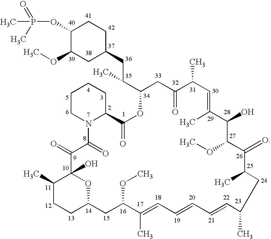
O(C1C(OC)CC(CC(C2CC(=O)C(C)C=C(C)C(O)C(OC)C(=O)C(C)CC(C)C=CC=CC=C(C)C(OC)CC3CCC(C)C(O)(O3)C(=O)C(=O)N3C(CCCC3)C(=O)O2)C)CC1)P(C)(=O)C
